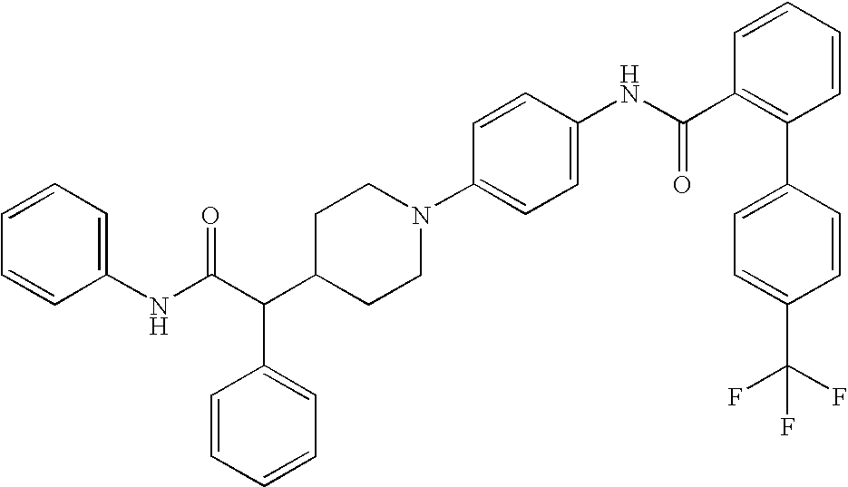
C1=CC=CC=C1NC(C(C1CCN(C2=CC=C(NC(C3=C(C4=CC=C(C(F)(F)F)C=C4)C=CC=C3)=O)C=C2)CC1)C1=CC=CC=C1)=O
